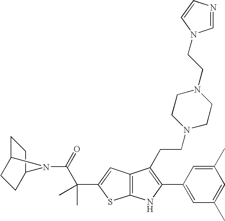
C1C2CCC(C1)N2C(=O)C(C)(C)C1=CC2=C(S1)NC(C1=CC(C)=CC(C)=C1)=C2CCN1CCN(CCN2C=NC=C2)CC1
